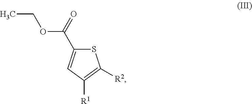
O(C(C1=CC([R1])=C([R2])S1)=O)CC
